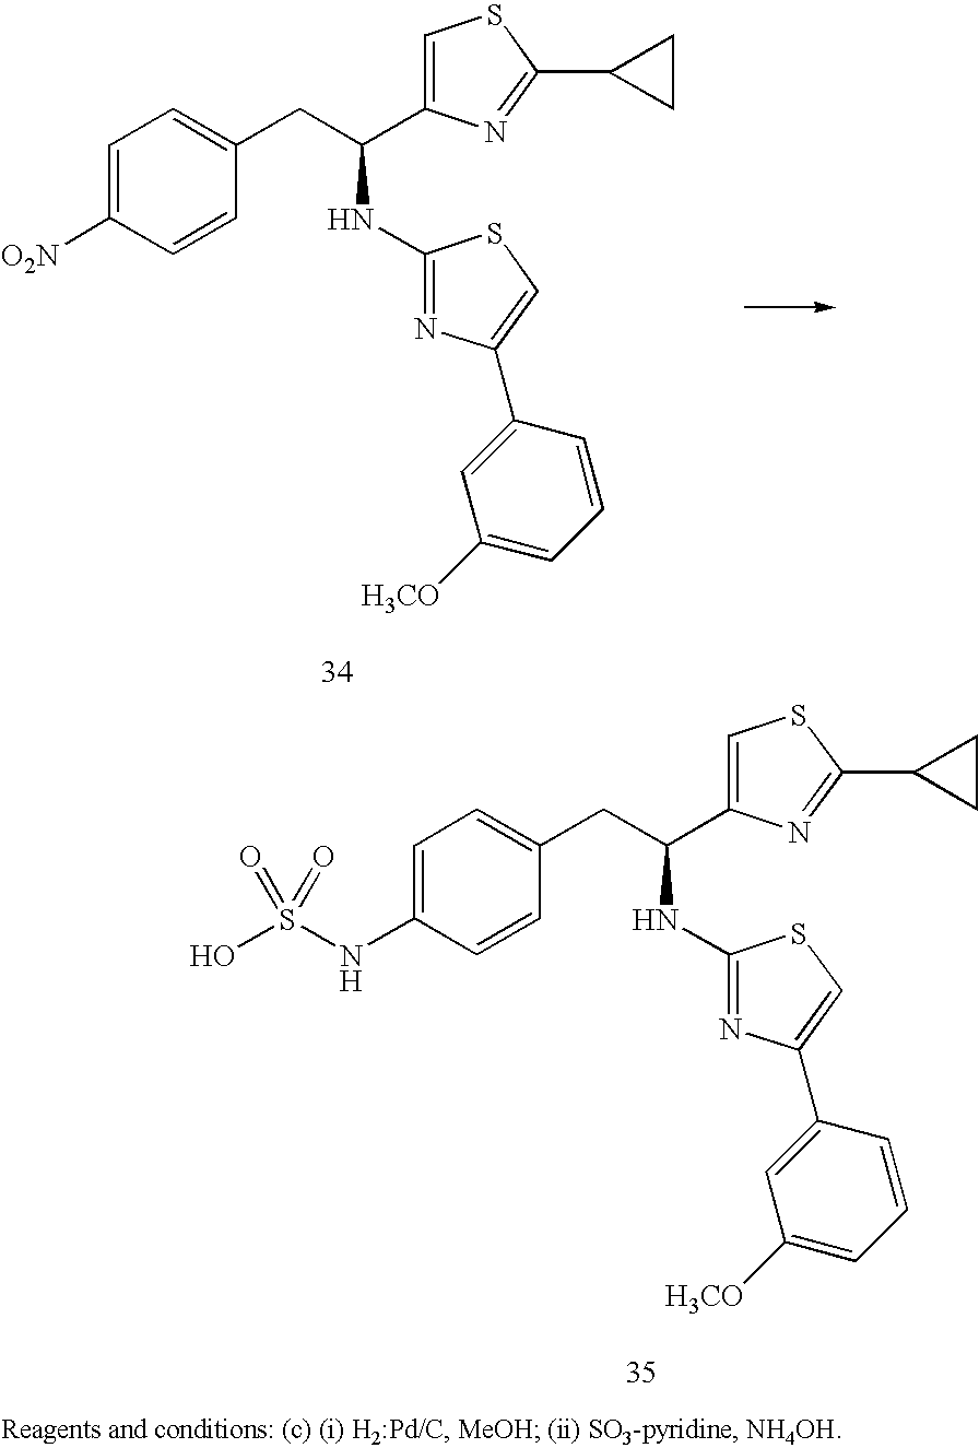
C1=C([O2N])C=CC(CC(NC2=NC(C3=CC([H3CO])=CC=C3)=CS2)C2=CSC(C3CC3)=N2)=C1.C1=C(NS(O)(=O)=O)C=CC(CC(NC2=NC(C3=CC([H3CO])=CC=C3)=CS2)C2=CSC(C3CC3)=N2)=C1
